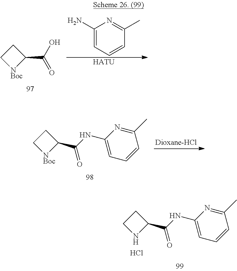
[NBoc]1C(C(O)=O)CC1.C1(N)=CC=CC(C)=N1.[HATU].N1CCC1C(NC1=CC=CC(C)=N1)=O.Cl.[NBoc]1CCC1C(NC1=CC=CC(C)=N1)=O
